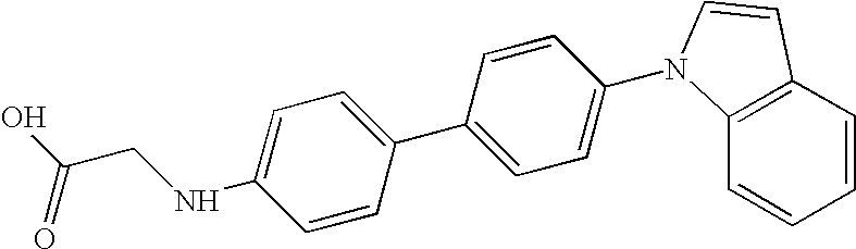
C1=C(NCC(O)=O)C=CC(C2=CC=C(N3C4=C(C=CC=C4)C=C3)C=C2)=C1
